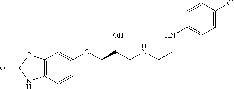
C12=C(C=CC(OCC(CNCCNC3=CC=C(Cl)C=C3)O)=C1)NC(=O)O2
